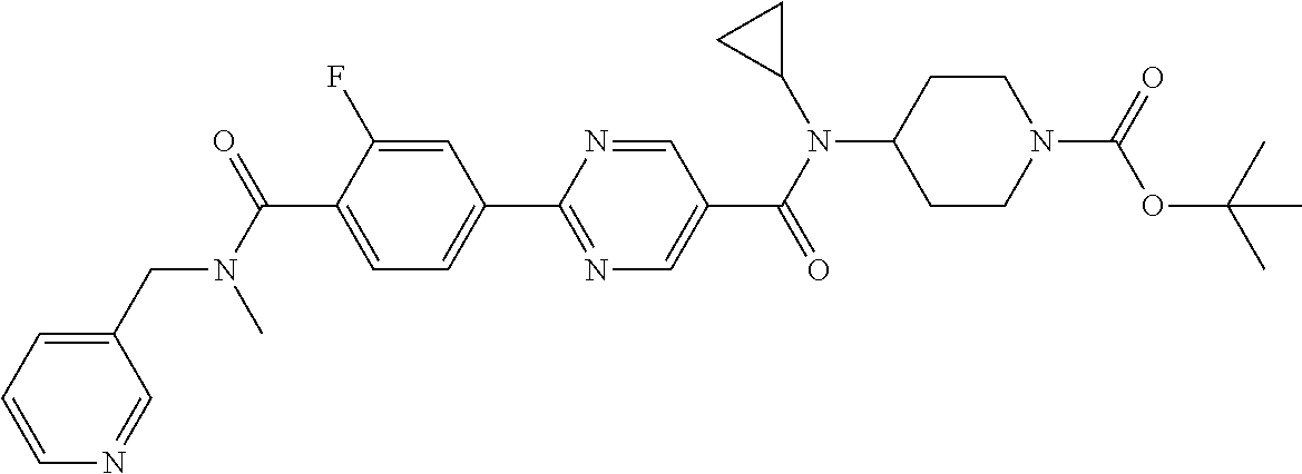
C1(C(N(C)CC2=CC=CN=C2)=O)=CC=C(C2=NC=C(C(N(C3CC3)C3CCN(C(=O)OC(C)(C)C)CC3)=O)C=N2)C=C1F
